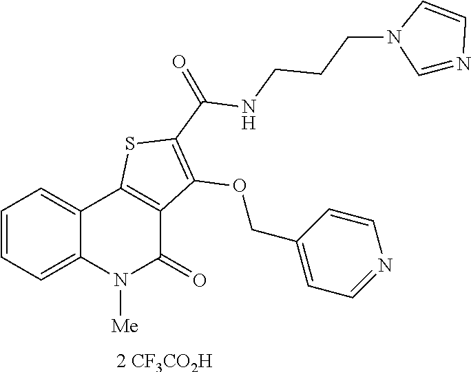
[2 CF3CO2H].C1=CC=C2C(=C1)C1=C(C(=O)N2[Me])C(OCC2=CC=NC=C2)=C(C(NCCCN2C=NC=C2)=O)S1
